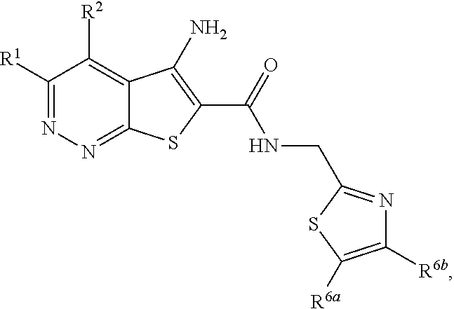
C1([R1])=NN=C2C(=C1[R2])C(N)=C(C(=O)NCC1=NC([R6b])=C([R6a])S1)S2
